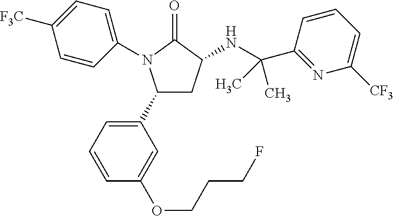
C1(C2=CC=CC(OCCCF)=C2)CC(NC(C2=NC([CF3])=CC=C2)(C)C)C(=O)N1C1=CC=C([F3C])C=C1
